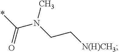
*C(N(CC[N(H)CH3])C)=O
